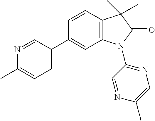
N1=CC(C2=CC3=C(C=C2)C(C)(C)C(=O)N3C2=NC=C(C)N=C2)=CC=C1C
